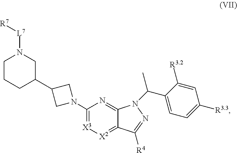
C1(C2CCCN([L7][R7])C2)CN(C2=[X3][X2]=C3C(=N2)N(C(C2=CC=C([R3.3])C=C2[R3.2])C)N=C3[R4])C1
